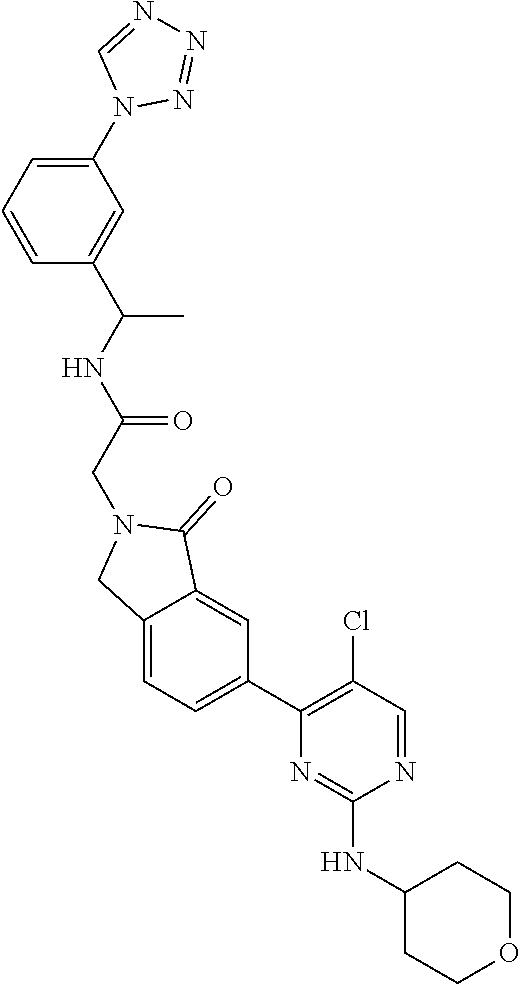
C1(N2N=NN=C2)=CC=CC(C(NC(=O)CN2CC3=CC=C(C4=C(Cl)C=NC(NC5CCOCC5)=N4)C=C3C2=O)C)=C1
